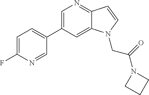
C1=C(C2=CC=C(F)N=C2)C=C2C(=N1)C=CN2CC(N1CCC1)=O
